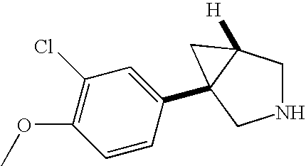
N1CC2([H])C(C3=CC(Cl)=C(OC)C=C3)(C1)C2
